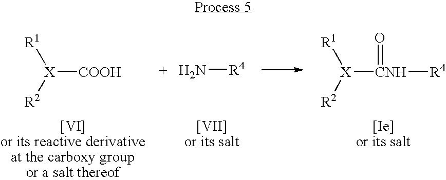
[R1][X]([R2])[COOH].N[R4].[R1][X]([R2])[CNH]([R4])=O
